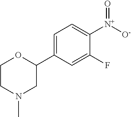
C1=C(C2OCCN(C)C2)C=C(F)C([N+]([O-])=O)=C1
